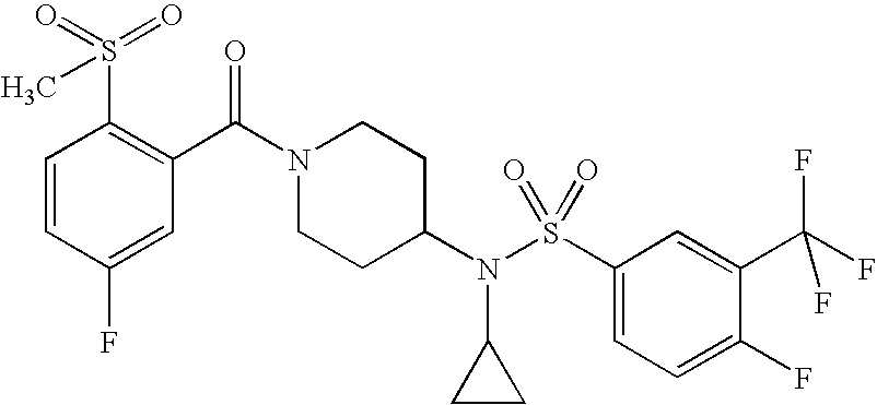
C1=CC(F)=CC(C(N2CCC(N(S(C3=CC=C(F)C(C(F)(F)F)=C3)(=O)=O)C3CC3)CC2)=O)=C1S(=O)(=O)C
